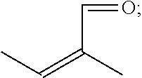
C(C(C)=CC)=O
